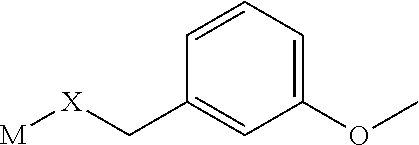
[M][X]CC1=CC(OC)=CC=C1
